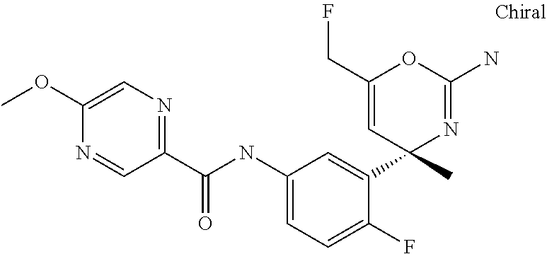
C1(C(NC2=CC=C(F)C(C3(C)N=C(N)OC(CF)=C3)=C2)=O)=NC=C(OC)N=C1
